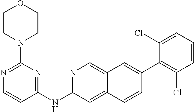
N1=C(NC2=NC(N3CCOCC3)=NC=C2)C=C2C(=C1)C=C(C1=C(Cl)C=CC=C1Cl)C=C2
